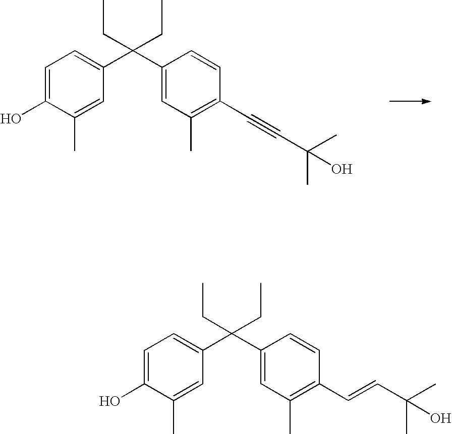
C1=C(O)C(C)=CC(C(C2=CC(C)=C(C#CC(O)(C)C)C=C2)(CC)CC)=C1.C1=C(O)C(C)=CC(C(C2=CC(C)=C(C=CC(C)(C)O)C=C2)(CC)CC)=C1
